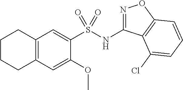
N(C1=NOC2=C1C(Cl)=CC=C2)S(C1=CC2=C(C=C1OC)CCCC2)(=O)=O
